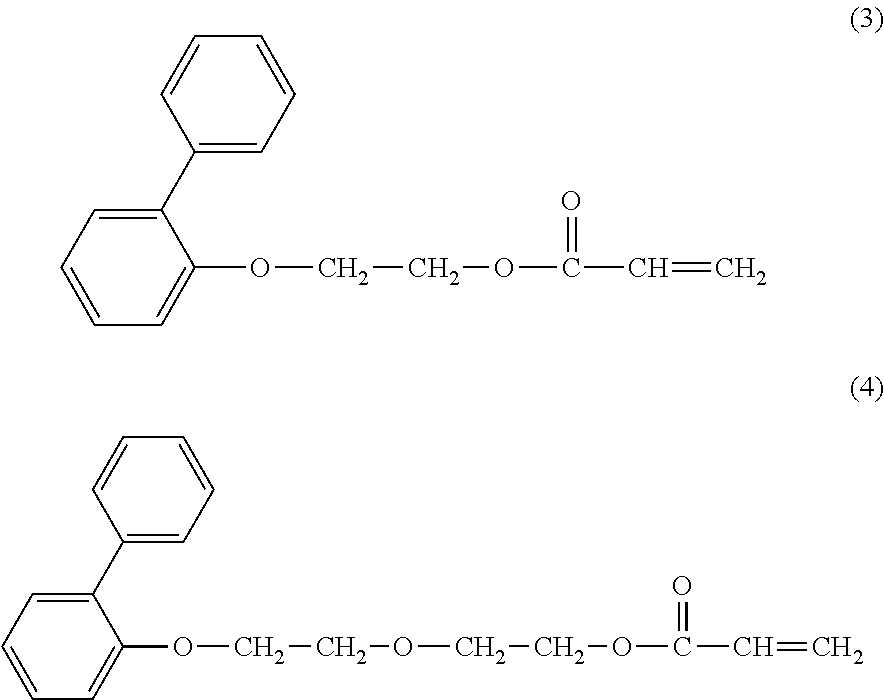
C1(C2=CC=CC=C2)=CC=CC=C1OCCOC(=O)C=C.C1(C2=CC=CC=C2)=CC=CC=C1OCCOCCOC(=O)C=C
